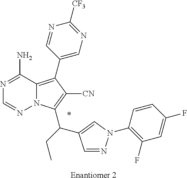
C12=C(C3=CN=C([CF3])N=C3)C([CN])=C(C(C3=CN(C4=C(F)C=C(F)C=C4)N=C3)CC)N1N=CN=C2N.*.[Enantiomer 2]
